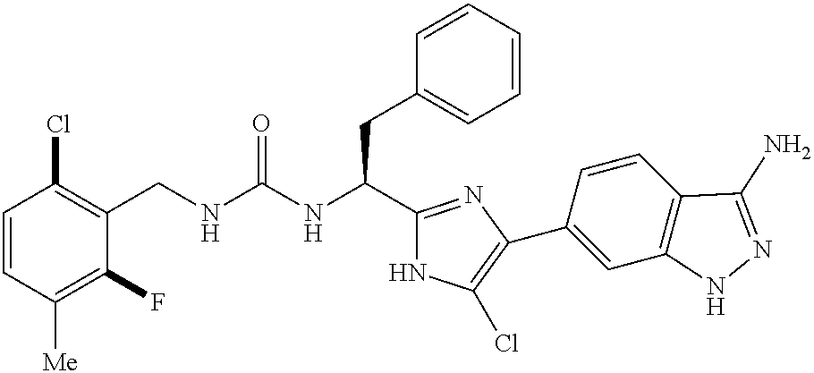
C1=CC([Me])=C(F)C(CNC(NC(C2=NC(C3=CC4=C(C=C3)C(N)=NN4)=C(Cl)N2)CC2=CC=CC=C2)=O)=C1Cl
